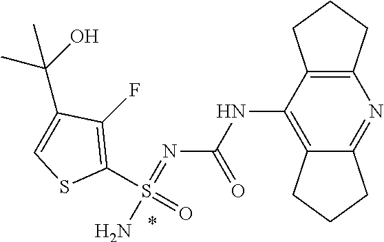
N(C1=C2C(=NC3=C1CCC3)CCC2)C(N=S(N)(C1=C(F)C(C(O)(C)C)=CS1)=O)=O
